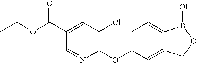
C1(C(OCC)=O)=CC(Cl)=C(OC2=CC=C3C(=C2)COB3O)N=C1
